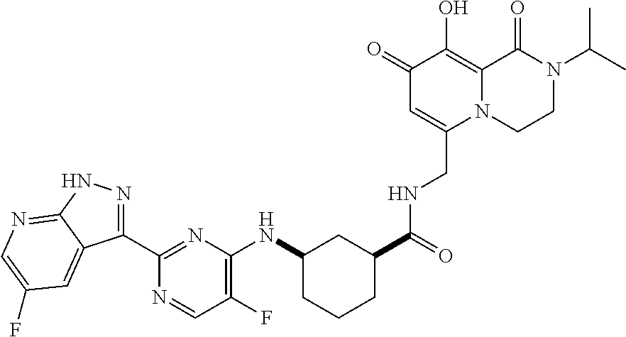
C1(C2=NC(NC3CCCC(C(=O)NCC4=CC(=O)C(O)=C5N4CCN(C(C)C)C5=O)C3)=C(F)C=N2)=NNC2=NC=C(F)C=C12
